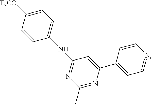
C1([F3CO])=CC=C(NC2=NC(C)=NC(C3=CC=NC=C3)=C2)C=C1
